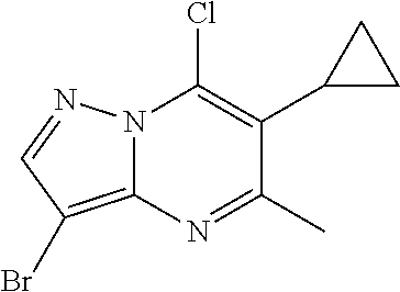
N12C(=C(Br)C=N1)N=C(C)C(C1CC1)=C2Cl
